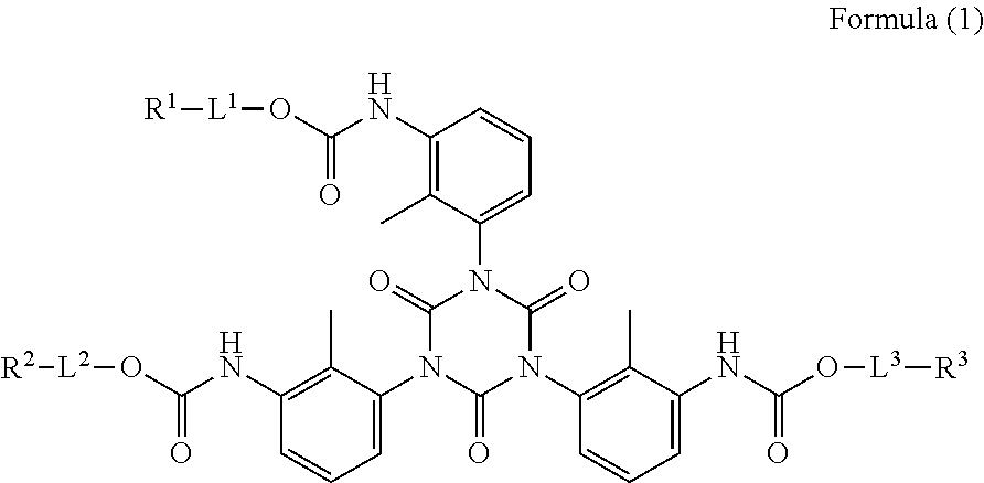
C1=C(N2C(=O)N(C3=C(C)C(NC(O[L3][R3])=O)=CC=C3)C(=O)N(C3=CC=CC(NC(O[L1][R1])=O)=C3C)C2=O)C(C)=C(NC(O[L2][R2])=O)C=C1
